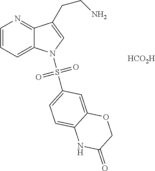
[HCO2H].C1=CC=C2C(=N1)C(CCN)=CN2S(=O)(=O)C1=CC=C2C(=C1)OCC(=O)N2
